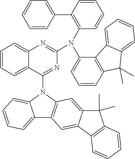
C1=CC=C2C(=C1)N=C(N(C1=CC=CC3=C1C1=CC=CC=C1C3(C)C)C1=C(C3=CC=CC=C3)C=CC=C1)N=C2N1C2=CC=CC=C2C2=C1C=C1C(=C2)C2=C(C1(C)C)C=CC=C2
